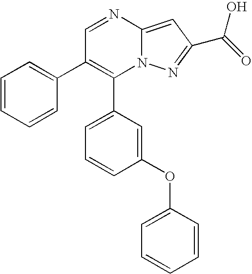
C1(C2=CC=CC(OC3=CC=CC=C3)=C2)=C(C2=CC=CC=C2)C=NC2=CC(C(O)=O)=NN12
